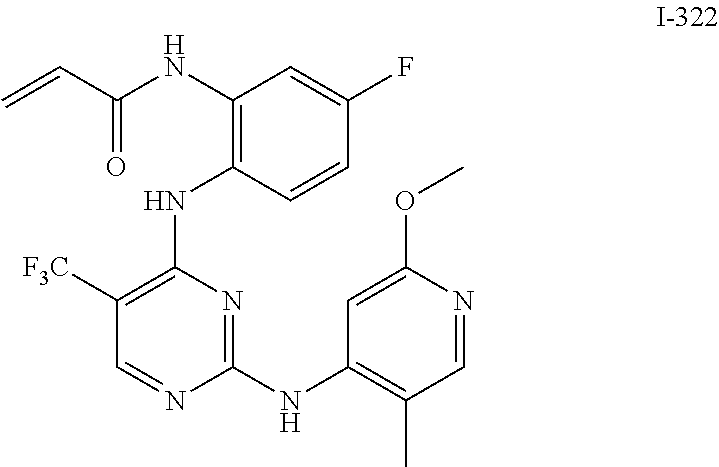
C1=CC(NC2=C([F3C])C=NC(NC3=C(C)C=NC(OC)=C3)=N2)=C(NC(=O)C=C)C=C1F
